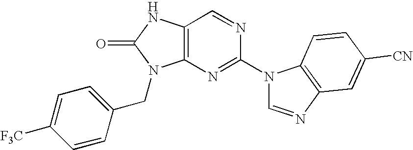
C1=C(CN2C3=C(NC2=O)C=NC(N2C=NC4=C2C=CC([CN])=C4)=N3)C=CC([F3C])=C1
